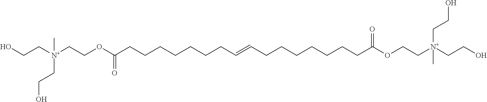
C(C[N+](CCOC(CCCCCCCC=CCCCCCCCC(OCC[N+](CCO)(CCO)C)=O)=O)(CCO)C)O
